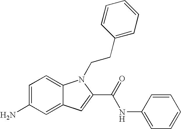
C1=C(N)C=C2C(=C1)N(CCC1=CC=CC=C1)C(C(=O)NC1=CC=CC=C1)=C2
